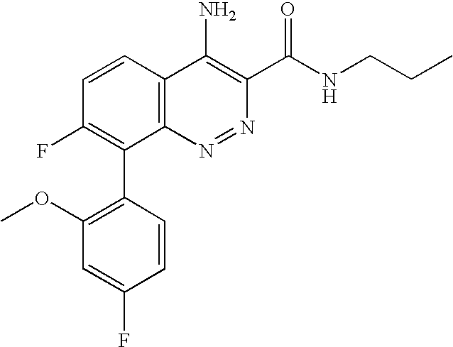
C1=CC(C2=C(F)C=CC3=C2N=NC(C(NCCC)=O)=C3N)=C(OC)C=C1F
